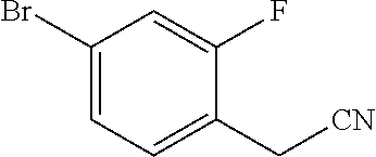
C1=C(C[CN])C(F)=CC(Br)=C1
